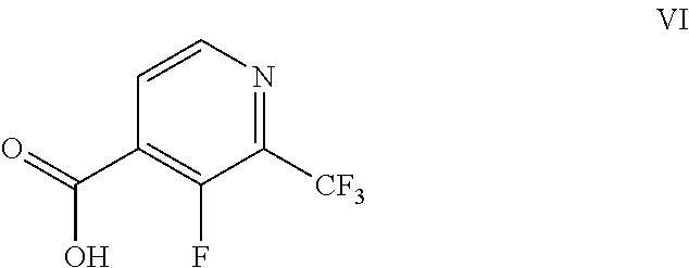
C1([CF3])=NC=CC(C(=O)O)=C1F
